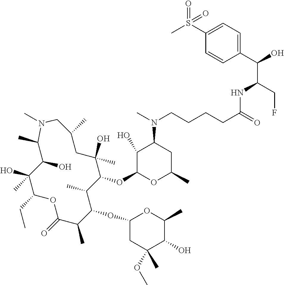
C1(O)C(OC2C(C)C(OC3CC(OC)(C)C(O)C(C)O3)C(C)C(=O)OC(CC)C(O)(C)C(O)C(C)N(C)CC(C)CC2(O)C)OC(C)CC1N(C)CCCCC(=O)NC(C(C1=CC=C(S(C)(=O)=O)C=C1)O)CF
